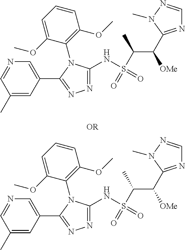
N1=C(NS(=O)(=O)C(C)C([OMe])C2=NC=NN2C)N(C2=C(OC)C=CC=C2OC)C(C2=CN=CC(C)=C2)=N1.N1=C(NS(=O)(=O)C(C)C([OMe])C2=NC=NN2C)N(C2=C(OC)C=CC=C2OC)C(C2=CN=CC(C)=C2)=N1
